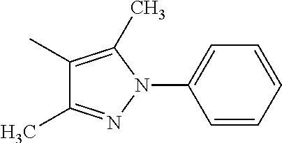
C1(C)=C(C)N(C2=CC=CC=C2)N=C1C
